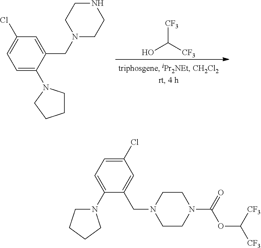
C1=C(N2CCCC2)C(CN2CCNCC2)=CC(Cl)=C1.[CF3]C([CF3])O.C1=C(Cl)C=C(CN2CCN(C(OC([CF3])[CF3])=O)CC2)C(N2CCCC2)=C1
